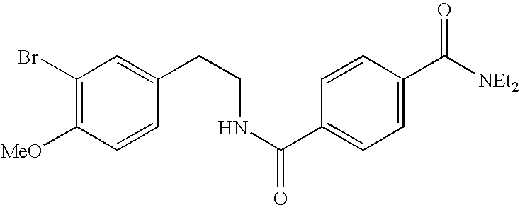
C1(Br)=C([MeO])C=CC(CCNC(C2=CC=C(C(=O)[NEt2])C=C2)=O)=C1
